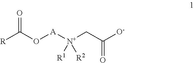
[R]C(O[A][N+](CC([O-])=O)([R2])[R1])=O
